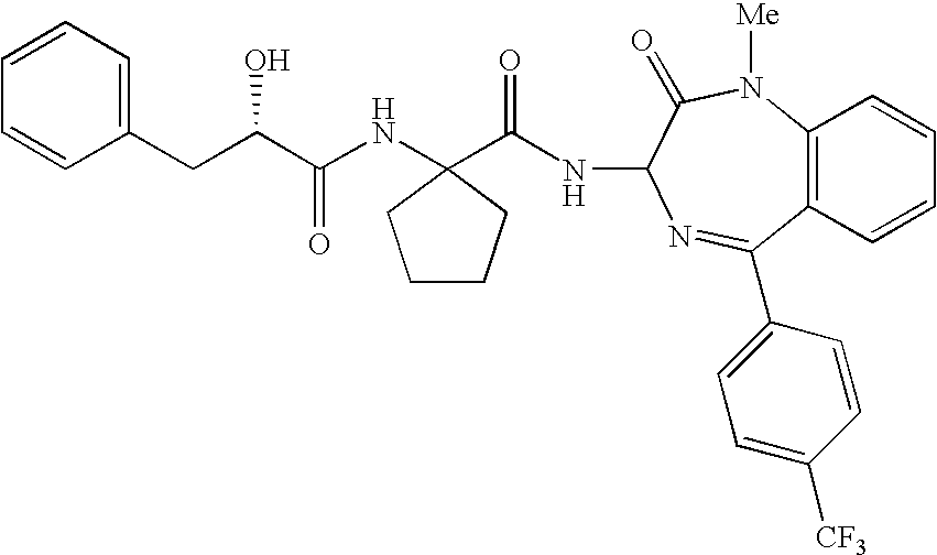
C(CC1=CC=CC=C1)(C(NC1(C(NC2C(=O)N([Me])C3=C(C=CC=C3)C(C3=CC=C([CF3])C=C3)=N2)=O)CCCC1)=O)O
